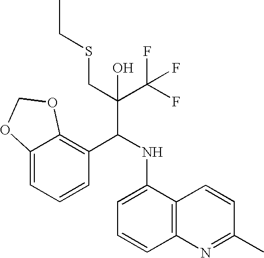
C12=CC=CC(C(NC3=CC=CC4=C3C=CC(C)=N4)C(C(F)(F)F)(CSCC)O)=C1OCO2
